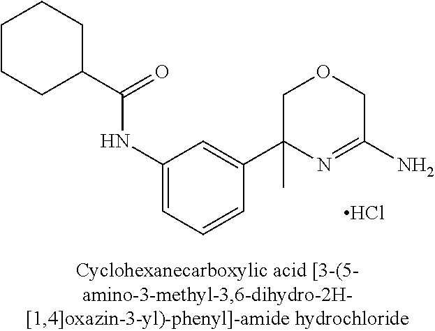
Cl.N(C1=CC=CC(C2(C)N=C(N)COC2)=C1)C(C1CCCCC1)=O
